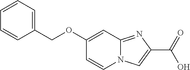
C1(COC2=CC3=NC(C(O)=O)=CN3C=C2)=CC=CC=C1
